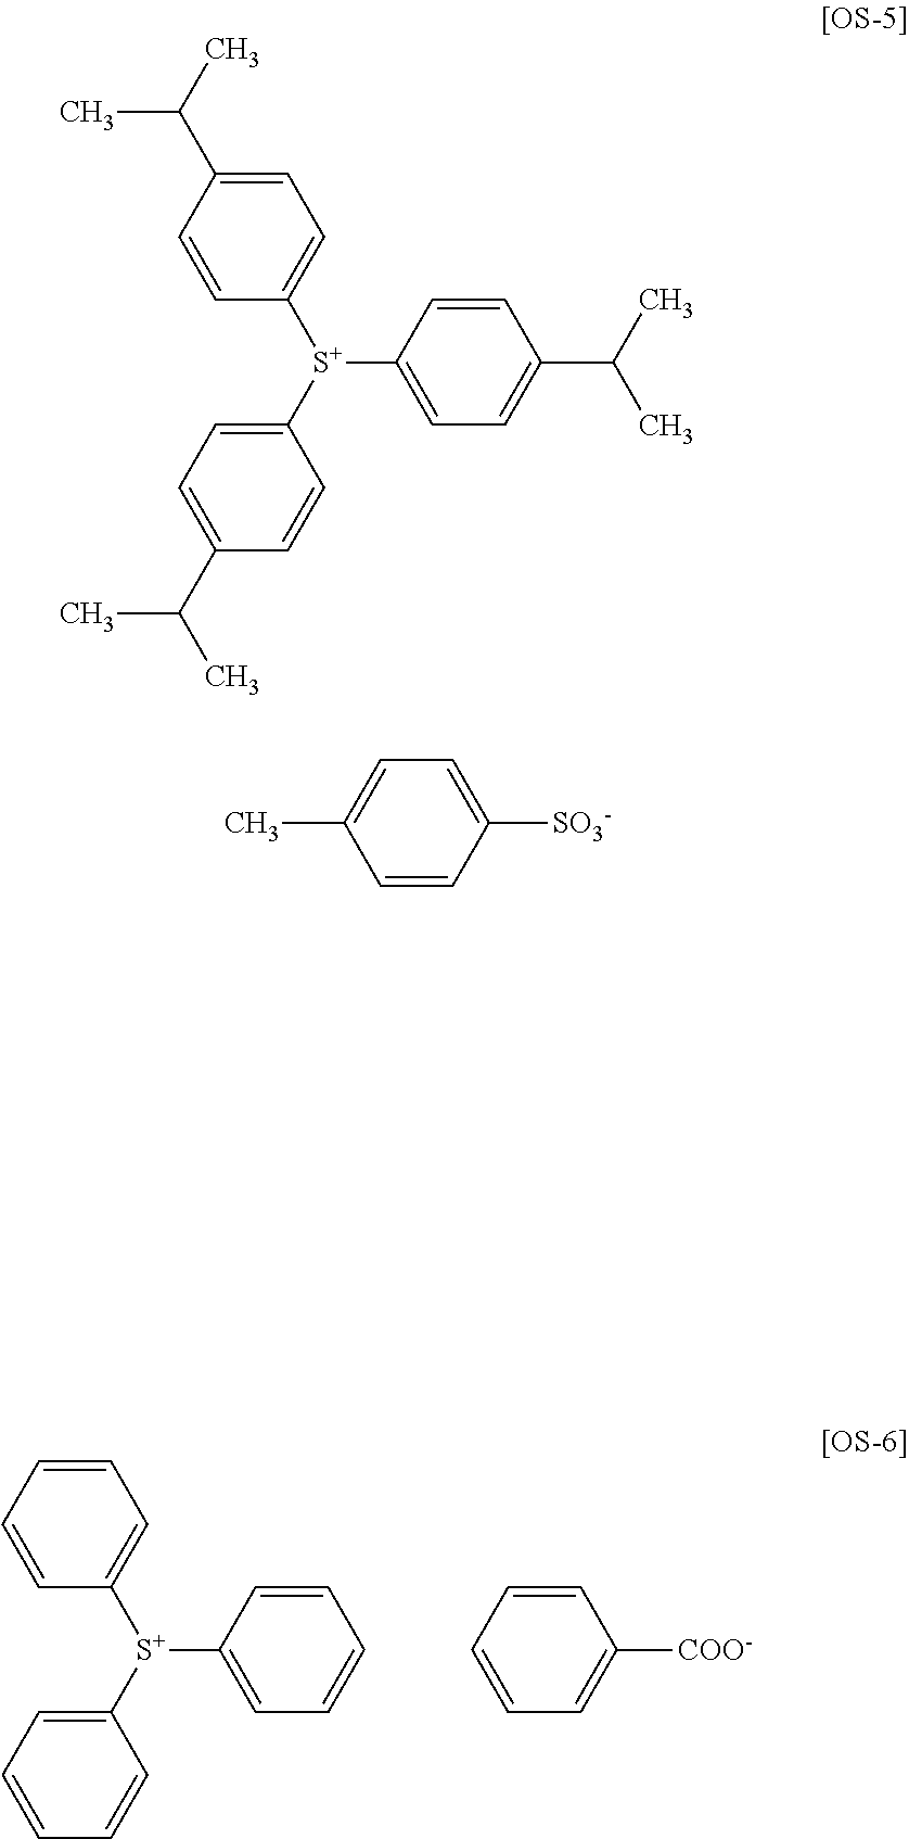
C1=CC=CC([S+](C2=CC=CC=C2)C2=CC=CC=C2)=C1.C1=CC=C([COO-])C=C1.C1=C(C(C)C)C=CC([S+](C2=CC=C(C(C)C)C=C2)C2=CC=C(C(C)C)C=C2)=C1.CC1=CC=C([SO3-])C=C1
